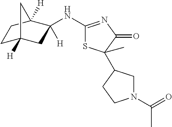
C1(NC2([H])CC3([H])CCC2([H])C3)=NC(=O)C(C2CN(C(=O)C)CC2)(C)S1
